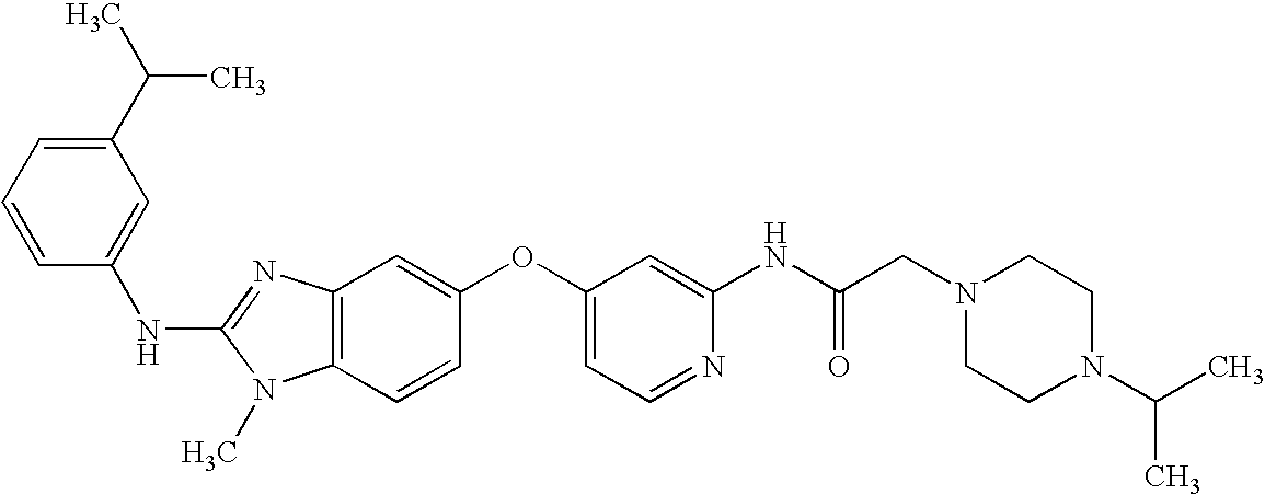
C1(C(C)C)=CC=CC(NC2=NC3=C(N2C)C=CC(OC2=CC=NC(NC(CN4CCN(C(C)C)CC4)=O)=C2)=C3)=C1
